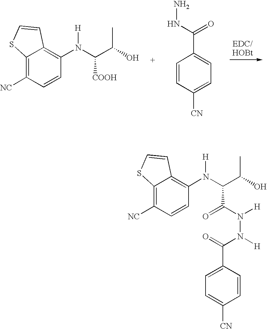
C12=C([NC])C=CC(N(C(C(O)C)[COOH])[H])=C1C=CS2.C1=CC([CN])=CC=C1C(NN)=O.C12=C([NC])C=CC(N(C(C(O)C)C(N([H])N([H])C(=O)C3=CC=C([CN])C=C3)=O)[H])=C1C=CS2
